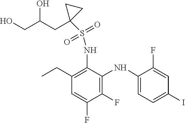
C1(CC)=C(NS(C2(CC(O)CO)CC2)(=O)=O)C(NC2=CC=C(I)C=C2F)=C(F)C(F)=C1
